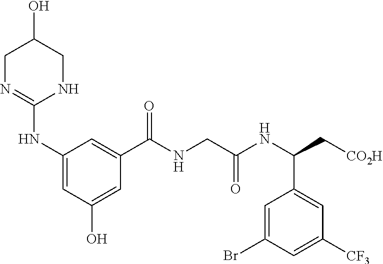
C1(NC2=NCC(O)CN2)=CC(O)=CC(C(NCC(NC(C[CO2H])C2=CC([CF3])=CC(Br)=C2)=O)=O)=C1
